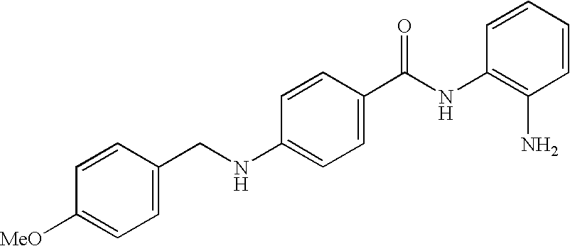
C(NC1=CC=C(C(NC2=C(N)C=CC=C2)=O)C=C1)C1=CC=C([MeO])C=C1
